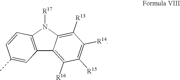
C12=C(N([R17])C3=C([R13])C([R14])=C([R15])C([R16])=C13)C=CC(C)=C2
